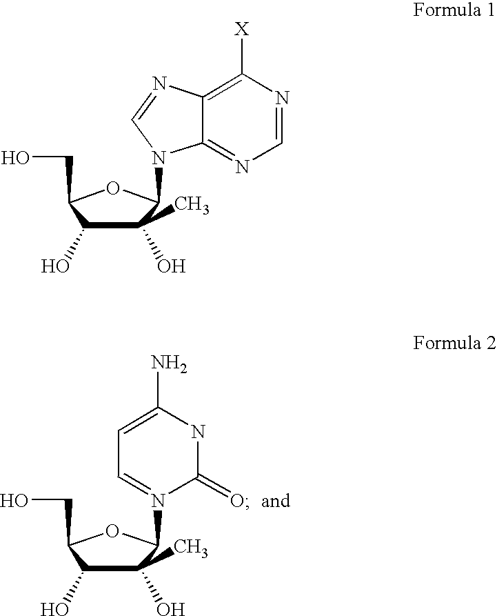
C1(C)(O)C(O)C(CO)OC1N1=CC=C(N)NC1=O.C1(C)(O)C(O)C(CO)OC1N1C2=NC=NC([X])=C2N=C1
